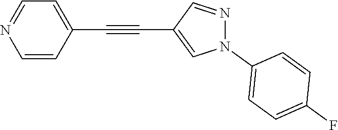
C1=CC(C#CC2=CN(C3=CC=C(F)C=C3)N=C2)=CC=N1
